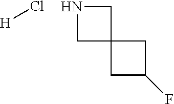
[H]Cl.N1CC2(C1)CC(F)C2
